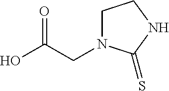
C1N(CC(O)=O)C(=S)NC1
